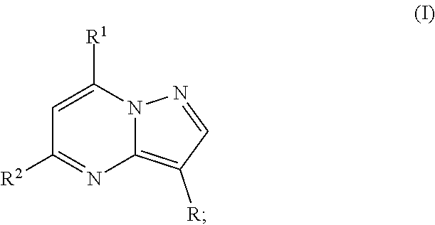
C1=C([R1])N2C(=C([R])C=N2)N=C1[R2]
